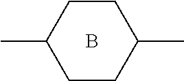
C1CC(C)CCC1C.B
